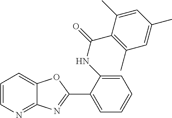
C1(C2=NC3=NC=CC=C3O2)=CC=CC=C1NC(C1=C(C)C=C(C)C=C1C)=O
